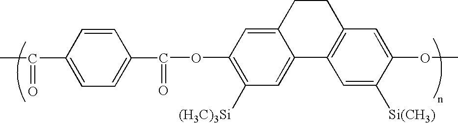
C(C)(=O)C1=CC=C(C(=O)OC2=C([(H3C)3Si])C=C3C(=C2)CCC2=C3C=C([Si(CH3)])C(OC)=C2)C=C1
